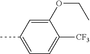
C1(OCC)=CC(C)=CC=C1[CF3]
